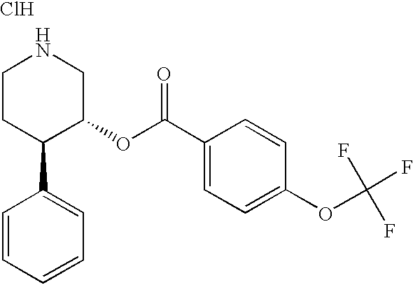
C1CC(C2=CC=CC=C2)C(OC(C2=CC=C(OC(F)(F)F)C=C2)=O)CN1.Cl
